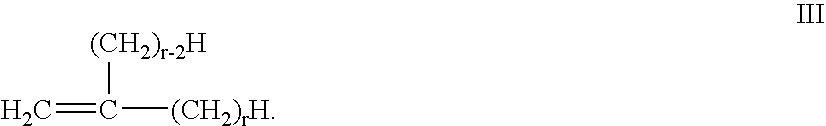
C=C([(CH2)rH])[(CH2)r-2H]
